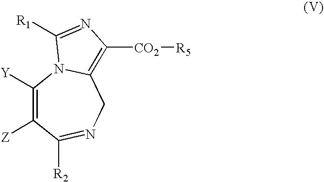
C1([Y])=C([Z])C([R2])=NCC2=C([CO2][R5])N=C([R1])N12
